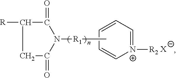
C1C(=O)N([R1]C)C(=O)C1[R].[N+]1([R2])=CC=CC=C1.[X]
